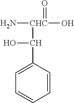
N[CHC](O)(=O)C(O)C1=CC=CC=C1
